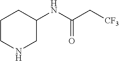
C1CNCC(NC(C[CF3])=O)C1
